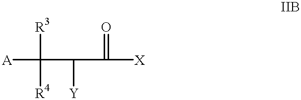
[A]C([R3])([R4])C([Y])C(=O)[X]
